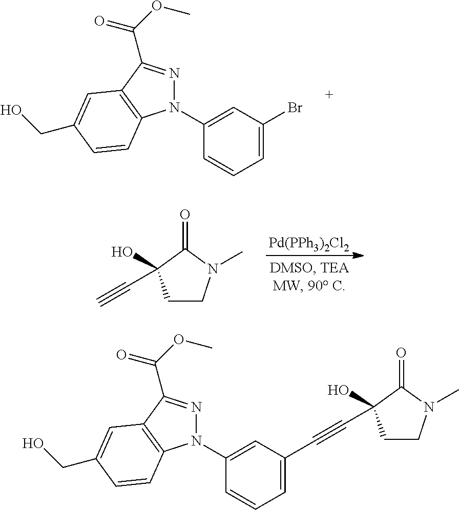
C1CN(C)C(=O)C1(O)C#C.[Pd(PPh3)2Cl2].C1(N2N=C(C(OC)=O)C3=C2C=CC(CO)=C3)=CC(Br)=CC=C1.C1(N2N=C(C(OC)=O)C3=C2C=CC(CO)=C3)=CC(C#CC2(O)CCN(C)C2=O)=CC=C1
